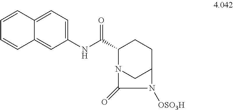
C1(NC(C2N3CC(CC2)N([OSO3H])C3=O)=O)=CC=C2C(=C1)C=CC=C2
